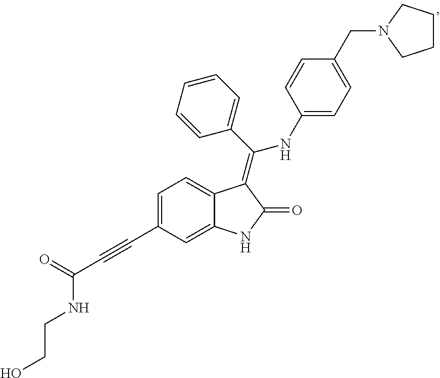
C1=C(C#CC(=O)NCCO)C=C2C(=C1)C(=C(C1=CC=CC=C1)NC1=CC=C(CN3CCCC3)C=C1)C(=O)N2
